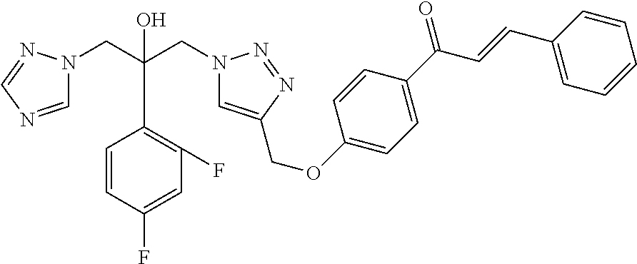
C1=NC=NN1CC(CN1C=C(COC2=CC=C(C(C=CC3=CC=CC=C3)=O)C=C2)N=N1)(O)C1=C(F)C=C(F)C=C1
